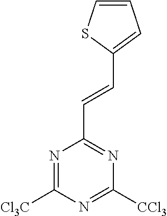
N1=C(C=CC2=CC=CS2)N=C([Cl3C])N=C1[CCl3]
